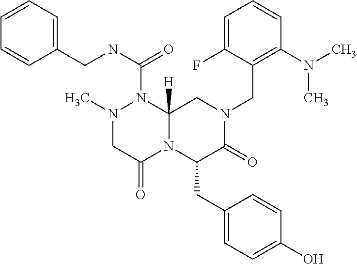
C1=CC=C(CNC(=O)N2N(C)CC(=O)N3C2([H])CN(CC2=C(N(C)C)C=CC=C2F)C(=O)C3CC2=CC=C(O)C=C2)C=C1
